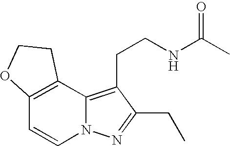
C12=C(C3=C(CCNC(C)=O)C(CC)=NN3C=C1)CCO2
